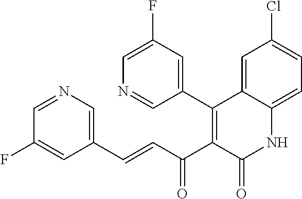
C(=CC(C1=C(C2=CC(F)=CN=C2)C2=CC(Cl)=CC=C2NC1=O)=O)C1=CN=CC(F)=C1
